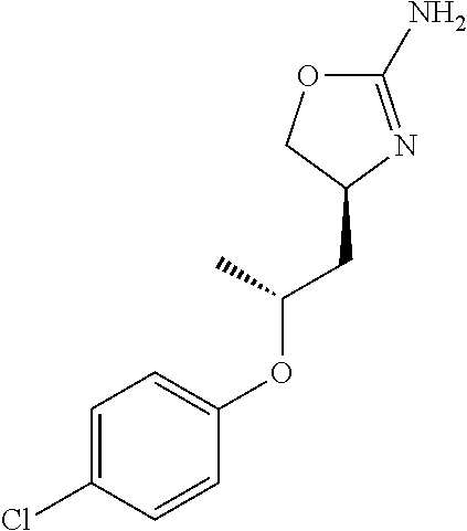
C1(CC(C)OC2=CC=C(Cl)C=C2)N=C(N)OC1
